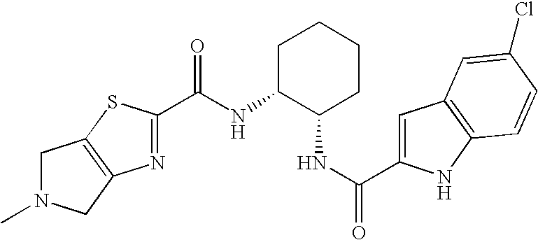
N(C1C(NC(=O)C2=CC3=C(N2)C=CC(Cl)=C3)CCCC1)C(C1=NC2=C(S1)CN(C)C2)=O
